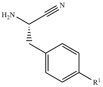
C(CC1=CC=C([R1])C=C1)(N)C#N
